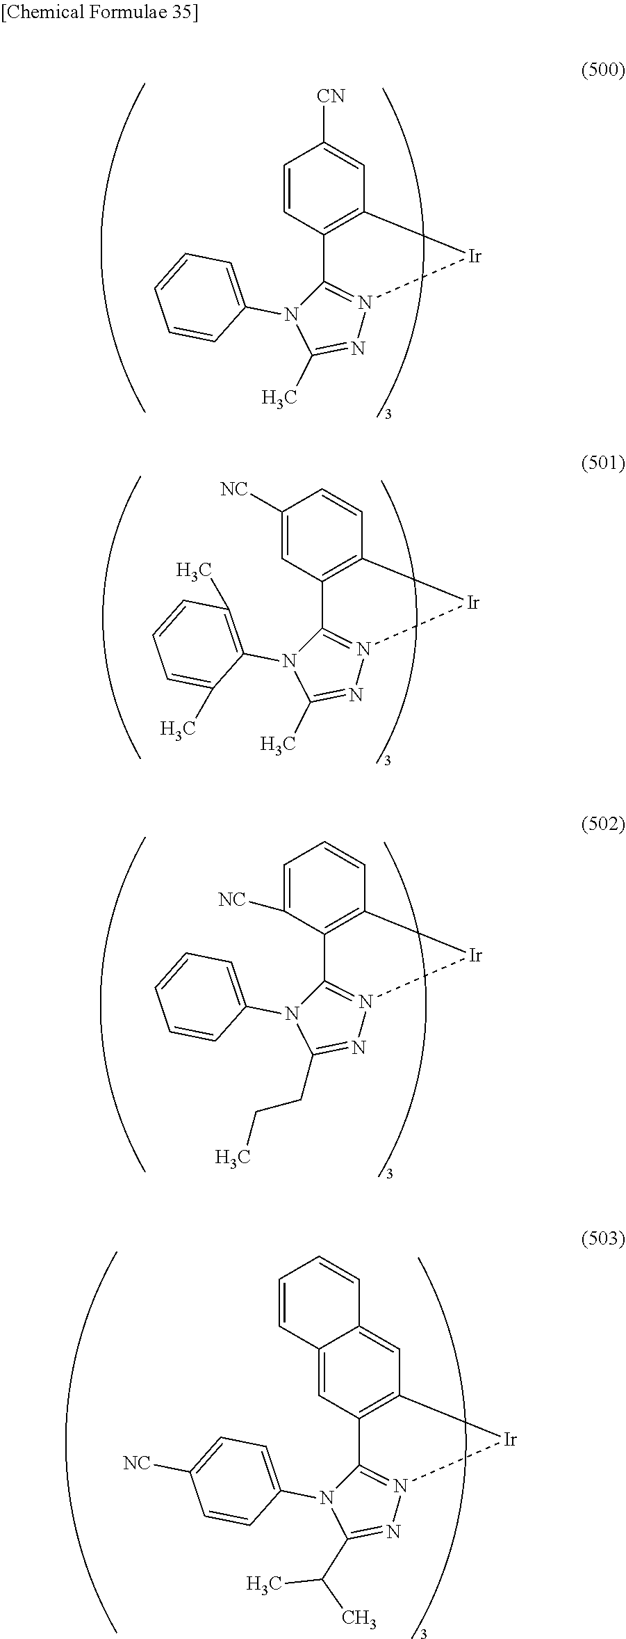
C1=CC2=C(C=C1[CN])[Ir]N1=C2N(C2=CC=CC=C2)C(C)=N1.C1([NC])=CC2=C(C=C1)[Ir]N1=C2N(C2=C(C)C=CC=C2C)C(C)=N1.C1=C([NC])C2=C(C=C1)[Ir]N1=C2N(C2=CC=CC=C2)C(CCC)=N1.C12=CC3=C(C=C1C=CC=C2)[Ir]N1=C3N(C2=CC=C([NC])C=C2)C(C(C)C)=N1
